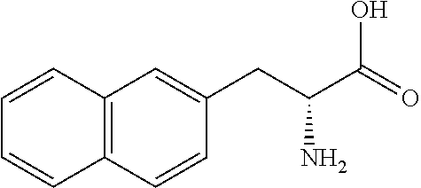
C12=C(C=CC(CC(C(=O)O)N)=C1)C=CC=C2
